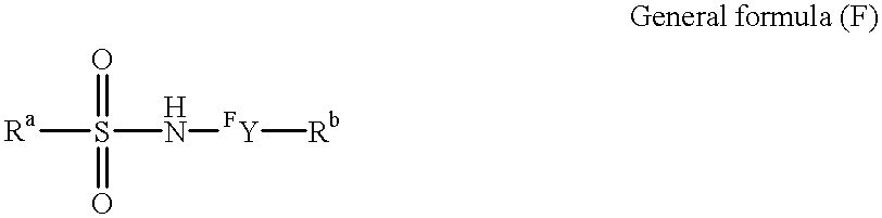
[Ra]S(N[FY][Rb])(=O)=O
